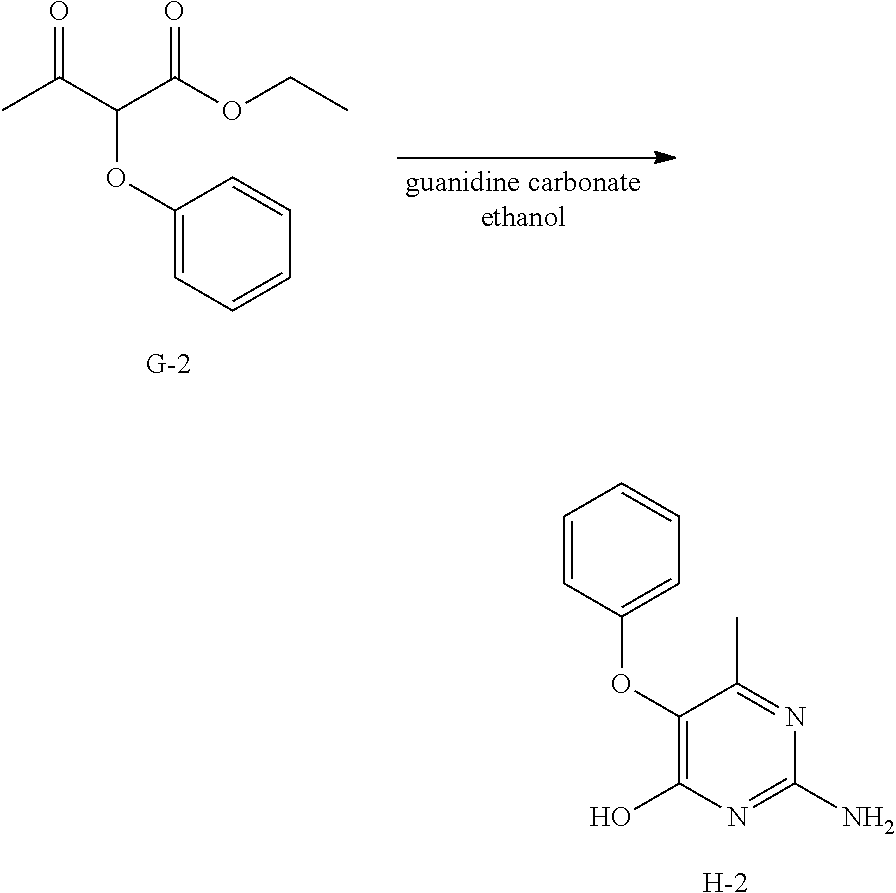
[H].C1(OC2=C(O)N=C(N)N=C2C)=CC=CC=C1.CC(C(C(OCC)=O)OC1=CC=CC=C1)=O
